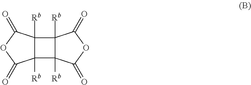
C12([Rb])C([Rb])(C3([Rb])C1([Rb])C(=O)OC3=O)C(=O)OC2=O
